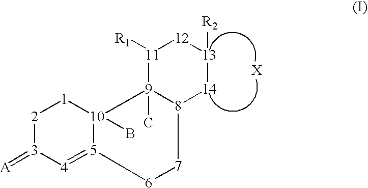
[A]=[3]1[4]=[5]2[10](B)([1][2]1)[9]1(C)[8]([7][6]2)[14][13]([R2])[12][11]1[R1]
